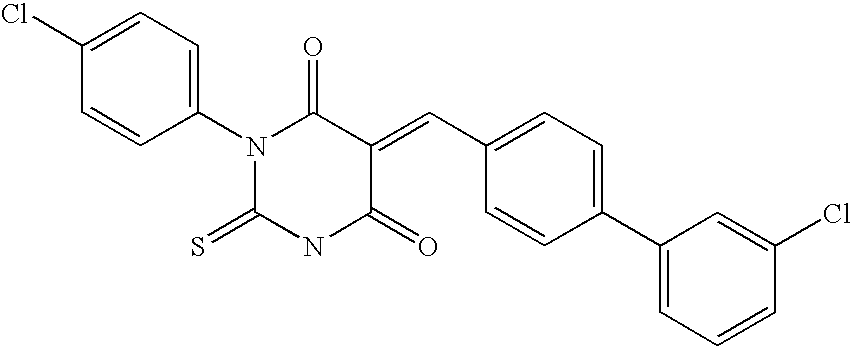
C1(N2C(=S)NC(=O)C(=CC3=CC=C(C4=CC=CC(Cl)=C4)C=C3)C2=O)=CC=C(Cl)C=C1
